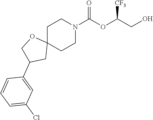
C1C2(CCN(C(OC(CO)[CF3])=O)C1)OCC(C1=CC(Cl)=CC=C1)C2
